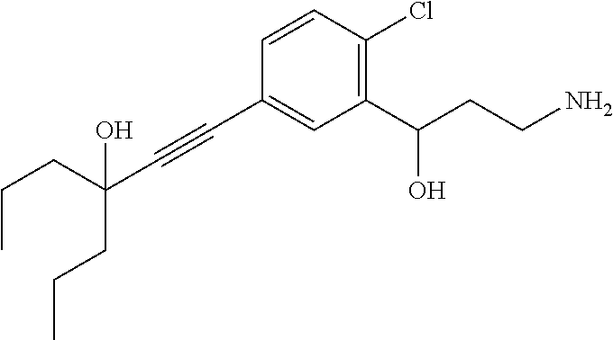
C1=CC(Cl)=C(C(CCN)O)C=C1C#CC(CCC)(CCC)O
